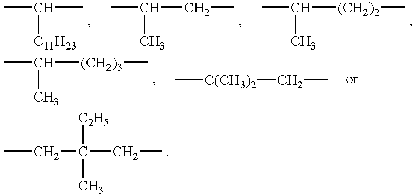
CC(C)[C11H23].CC(CC)C.CC([(CH2)2]C)C.CC([(CH2)3]C)C.C[C(CH3)2]CC.CCC(CC)([C2H5])C
